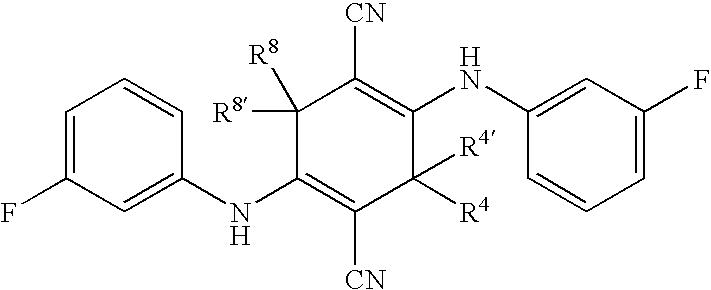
C1=C(F)C=C(NC2=C([CN])C([R4])([R4])C(NC3=CC(F)=CC=C3)=C([CN])C2([R8])[R8])C=C1
